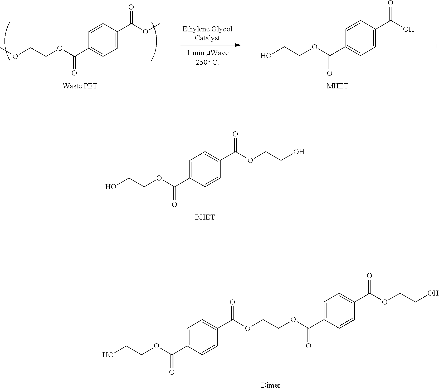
C1=C(C(OCCOC(C2=CC=C(C(OCCO)=O)C=C2)=O)=O)C=CC(C(OCCO)=O)=C1.C1=CC(C(OC)=O)=CC=C1C(OCCOC)=O.C1=CC(C(O)=O)=CC=C1C(OCCO)=O.C1=C(C(OCCO)=O)C=CC(C(OCCO)=O)=C1
